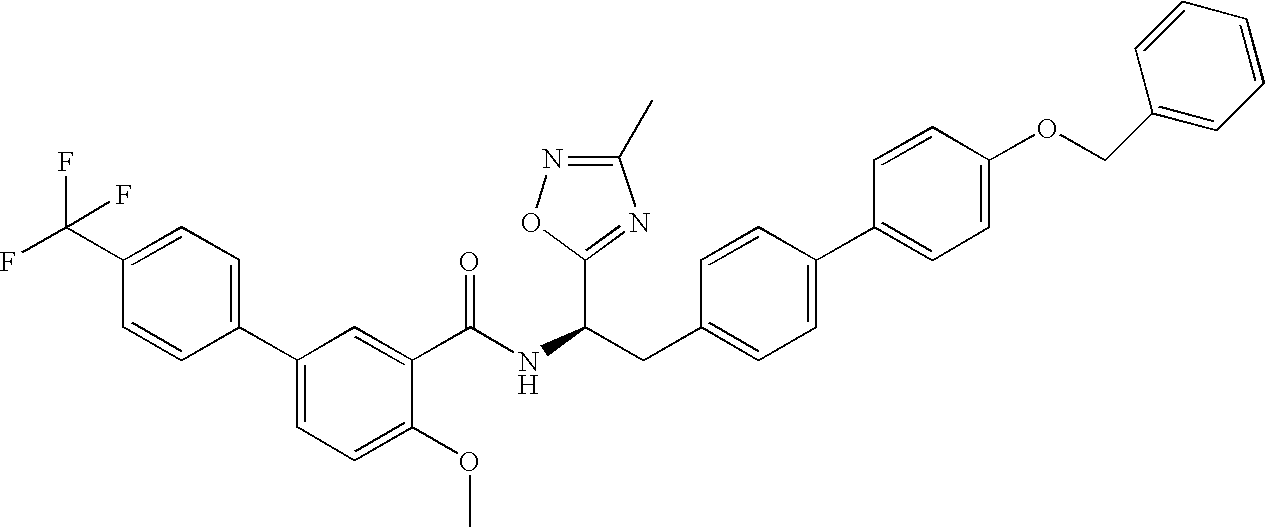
O(C1=CC=C(C2=CC=C(C(F)(F)F)C=C2)C=C1C(NC(CC1=CC=C(C2=CC=C(OCC3=CC=CC=C3)C=C2)C=C1)C1=NC(C)=NO1)=O)C
